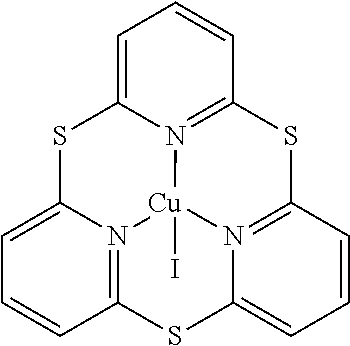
C1=C2N3=C(C=C1)SC1=N4C(=CC=C1)SC1=N(C(=CC=C1)S2)[Cu]34I
